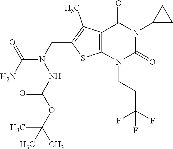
C12=C(N(CCC(F)(F)F)C(=O)N(C3CC3)C1=O)SC(CN(NC(OC(C)(C)C)=O)C(N)=O)=C2C
